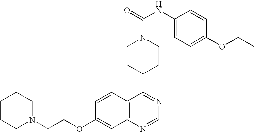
N1(CCOC2=CC3=C(C=C2)C(C2CCN(C(=O)NC4=CC=C(OC(C)C)C=C4)CC2)=NC=N3)CCCCC1
